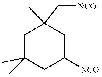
C1C(C)(C)CC([NCO])CC1(C)C[NCO]
